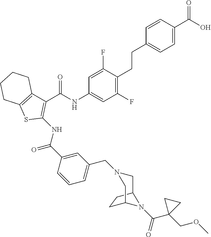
C1(F)=C(CCC2=CC=C(C(O)=O)C=C2)C(F)=CC(NC(C2=C(NC(C3=CC(CN4CC5N(C(C6(COC)CC6)=O)C(CC5)C4)=CC=C3)=O)SC3=C2CCCC3)=O)=C1
